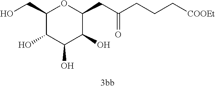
C1(CO)C(O)C(O)C(O)C(CC(CCC[COOEt])=O)O1
